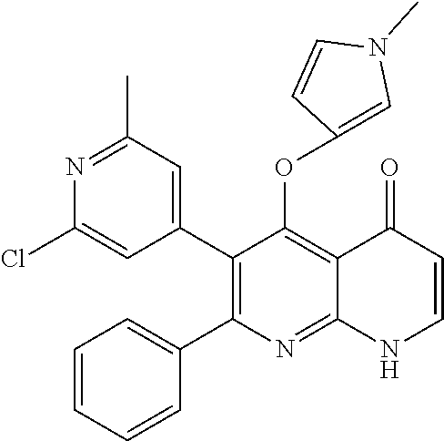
N1=C(C)C=C(C2=C(C3=CC=CC=C3)N=C3C(=C2OC2=CN(C)C=C2)C(=O)C=CN3)C=C1Cl
